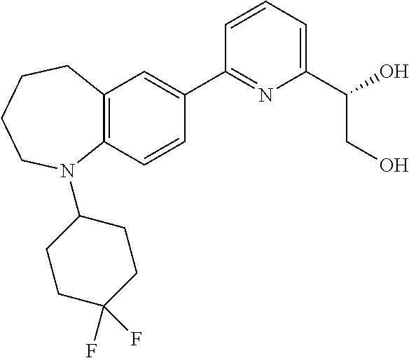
C12=C(C=CC(C3=NC(C(O)CO)=CC=C3)=C1)N(C1CCC(F)(F)CC1)CCCC2
